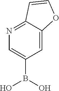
N1=C2C(=CC(B(O)O)=C1)OC=C2
